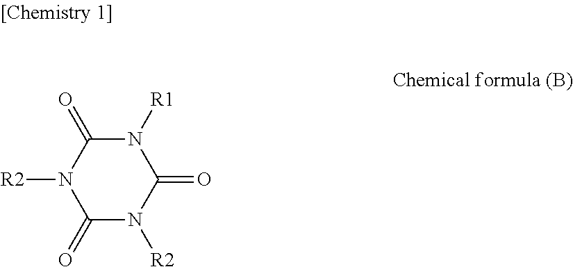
C1(=O)N([R1])C(=O)N([R2])C(=O)N1[R2]
